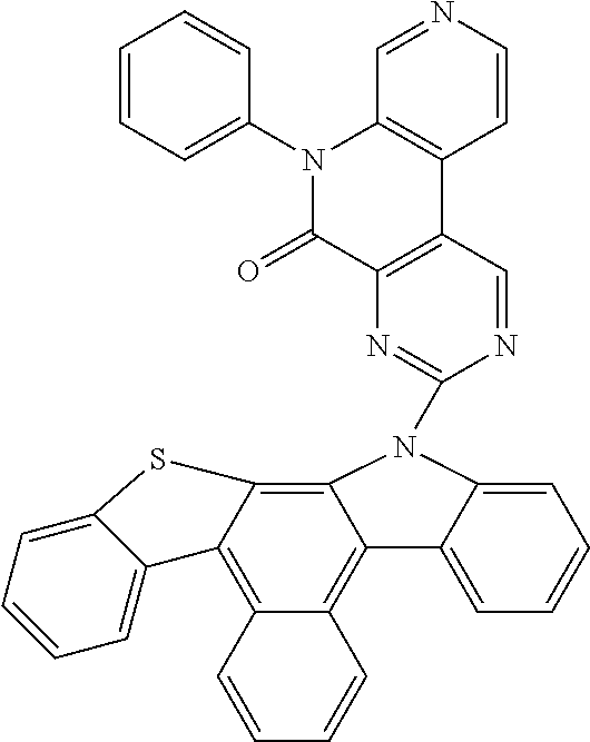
C12=C3C(=C4C(=C1C1=CC=CC=C1N2C1=NC2=C(C=N1)C1=C(N(C5=CC=CC=C5)C2=O)C=NC=C1)C=CC=C4)C1=CC=CC=C1S3
